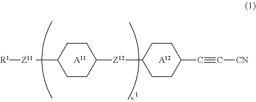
[R1][Z11].CC1CCC([Z12]C2CCC(C#C[CN])CC2)CC1.[A11].[A12]
